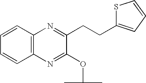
C12=C(C=CC=C1)N=C(CCC1=CC=CS1)C(OC(C)C)=N2
